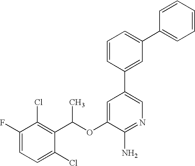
FC1=CC=C(Cl)C(C(OC2=CC(C3=CC(C4=CC=CC=C4)=CC=C3)=CN=C2N)C)=C1Cl
